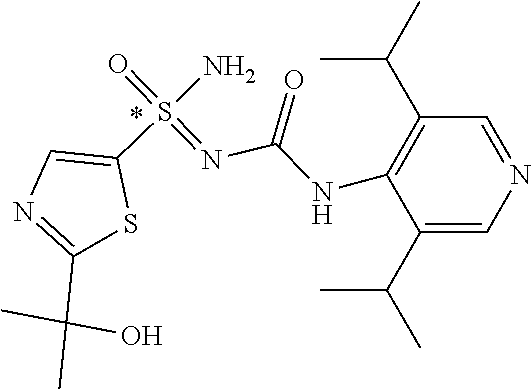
C1=C(S(=NC(NC2=C(C(C)C)C=NC=C2C(C)C)=O)(N)=O)SC(C(C)(C)O)=N1
